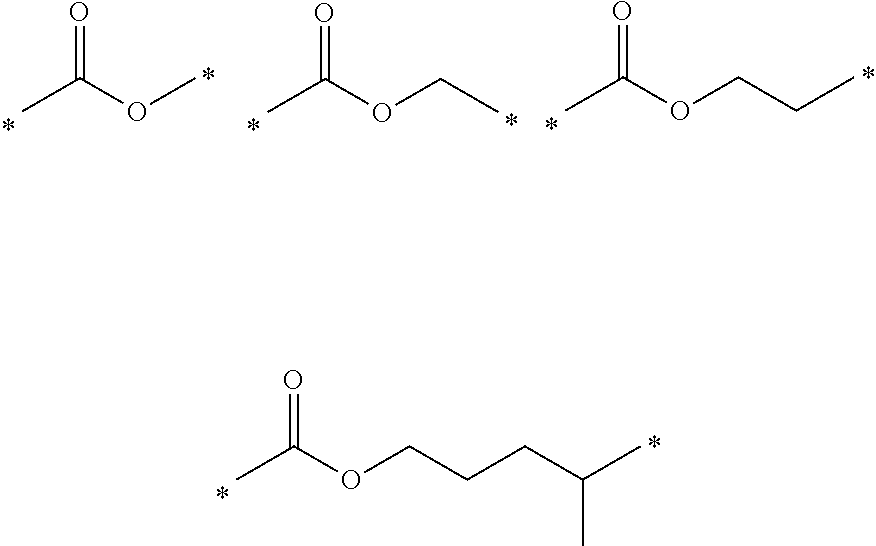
CC(OC)=O.CC(OCC)=O.CC(OCCC)=O.CC(OCCCC(C)C)=O
